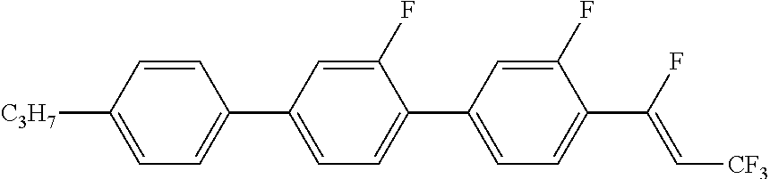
C1=C([C3H7])C=CC(C2=CC=C(C3=CC=C(C(F)=C[CF3])C(F)=C3)C(F)=C2)=C1
